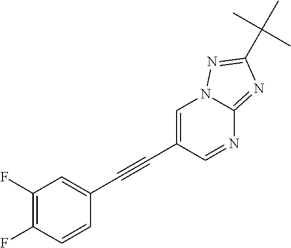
C1(F)=C(F)C=CC(C#CC2=CN3C(=NC(C(C)(C)C)=N3)N=C2)=C1
